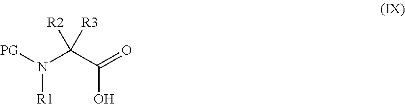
N(C(C(=O)O)([R2])[R3])([R1])[PG]
